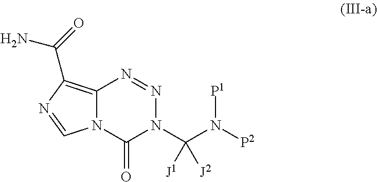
C12=C(C(=O)N)N=CN1C(=O)N(C(N([P2])[P1])([J1])[J2])N=N2
